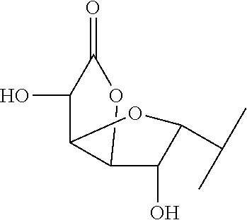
C1(O)C2C(C(O)C(C(C)C)O2)OC1=O
